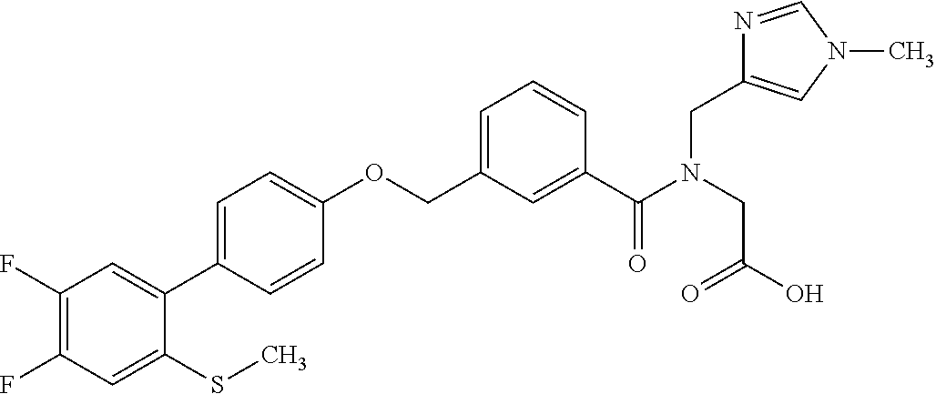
C1(F)=C(F)C=C(SC)C(C2=CC=C(OCC3=CC=CC(C(N(CC(O)=O)CC4=CN(C)C=N4)=O)=C3)C=C2)=C1
